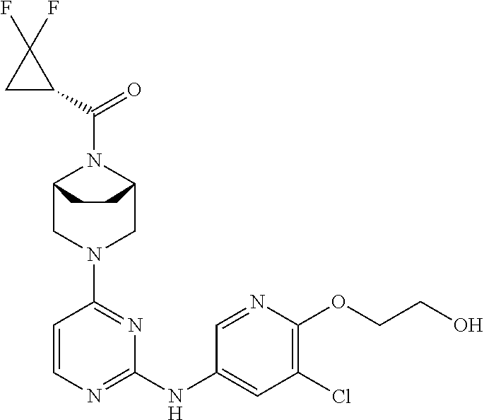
C12CN(C3=NC(NC4=CC(Cl)=C(OCCO)N=C4)=NC=C3)CC(N1C(=O)C1CC1(F)F)CC2
